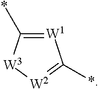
[W1]1=C(*)[W3][W2]=C1*
